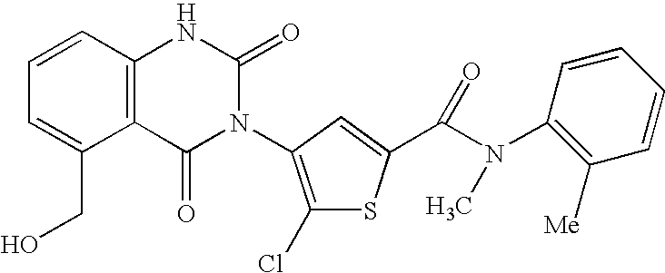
C12=C(C=CC=C1CO)NC(=O)N(C1=C(Cl)SC(C(N(C3=C([Me])C=CC=C3)C)=O)=C1)C2=O
